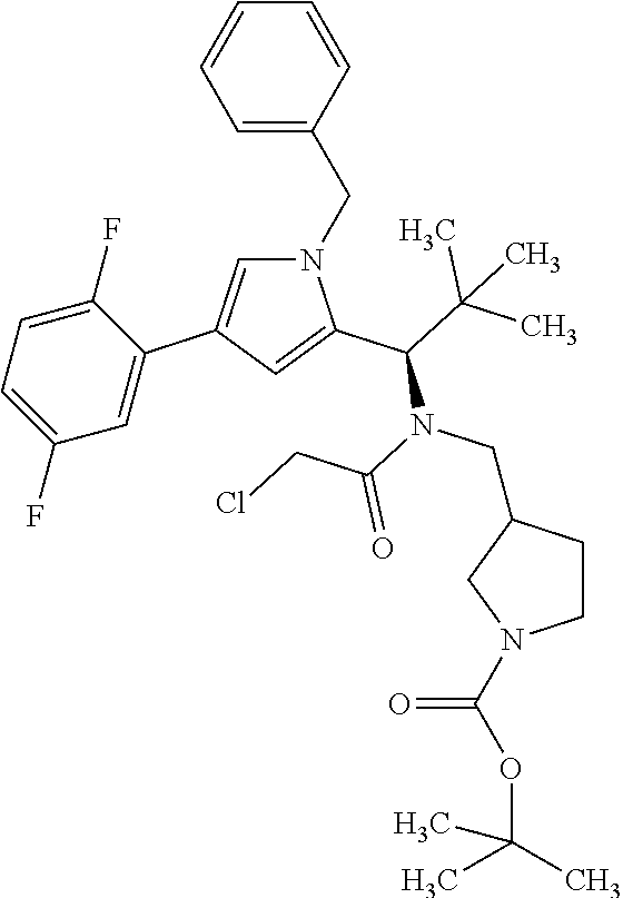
C1=CC(CN2C=C(C3=CC(F)=CC=C3F)C=C2C(C(C)(C)C)N(C(=O)CCl)CC2CCN(C(OC(C)(C)C)=O)C2)=CC=C1
